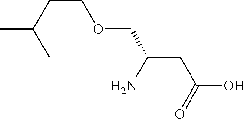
O(CC(CC(O)=O)N)CCC(C)C
